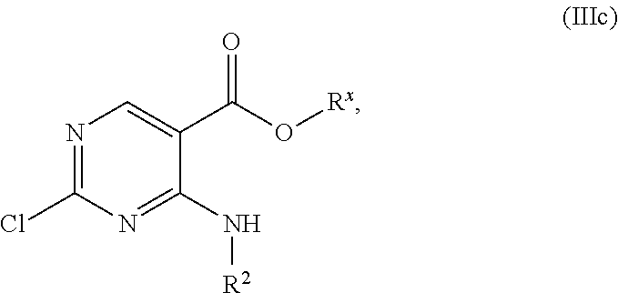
N1=C(Cl)N=C(N[R2])C(C(O[Rx])=O)=C1
